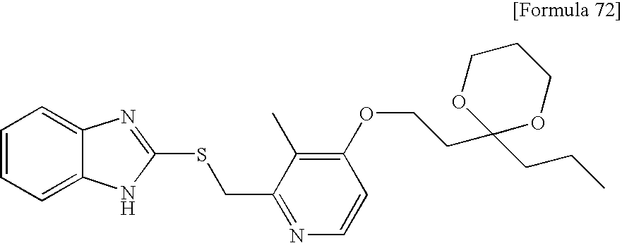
C1(OCCC2(CCC)OCCCO2)=C(C)C(CSC2=NC3=CC=CC=C3N2)=NC=C1
